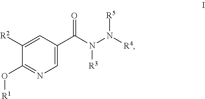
C1([R2])=CC(C(N(N([R4])[R5])[R3])=O)=CN=C1O[R1]
